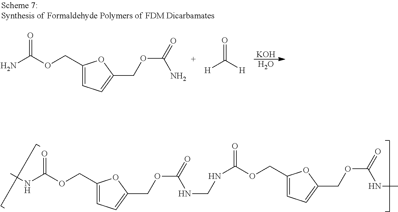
C1(COC(NC)=O)=CC=C(COC(=O)NCNC(=O)OCC2=CC=C(COC(=O)NC)O2)O1.[KOH].O.C1(COC(N)=O)=CC=C(COC(=O)N)O1.O=C([H])[H]
